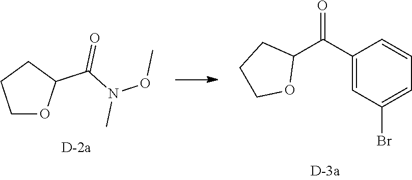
C1OC(C(N(OC)C)=O)CC1.C1(C(C2CCCO2)=O)=CC(Br)=CC=C1
